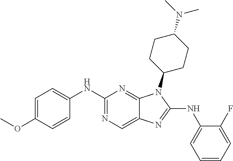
C1(NC2=CC=CC=C2F)=NC2=CN=C(NC3=CC=C(OC)C=C3)N=C2N1C1CCC(N(C)C)CC1
